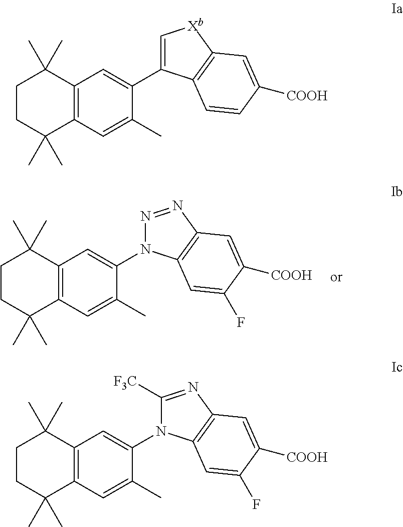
C12=C(C=C(C)C(N3N=NC4=C3C=C(F)C([COOH])=C4)=C1)C(C)(C)CCC2(C)C.C12=C(C=C(C)C(C3=C[Xb]C4=C3C=CC([COOH])=C4)=C1)C(C)(C)CCC2(C)C.C12=C(C=C(C)C(N3C([F3C])=NC4=C3C=C(F)C([COOH])=C4)=C1)C(C)(C)CCC2(C)C
